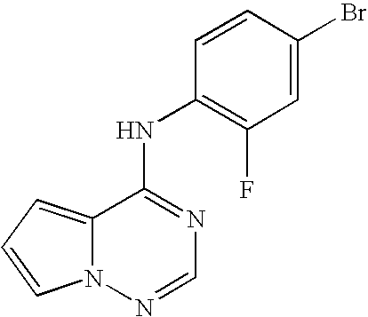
C12=CC=CN1N=CN=C2NC1=C(F)C=C(Br)C=C1
